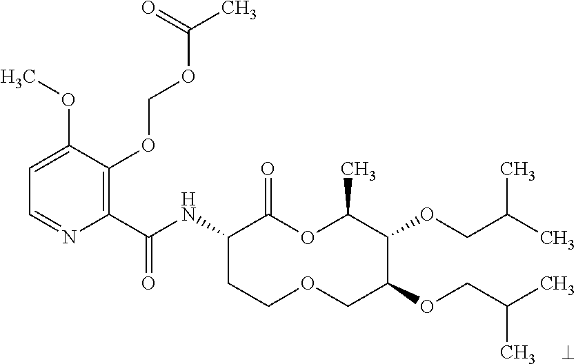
C1(C(NC2CCOCC(OCC(C)C)C(OCC(C)C)C(C)OC2=O)=O)=C(OCOC(C)=O)C(OC)=CC=N1
